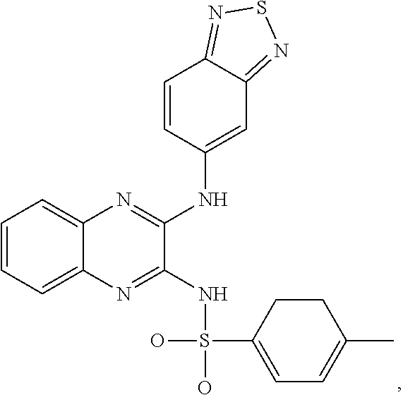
C1=CC(NC2=NC3=CC=CC=C3N=C2NS(C2=CC=C(C)CC2)(O)O)=CC2=NSN=C12
